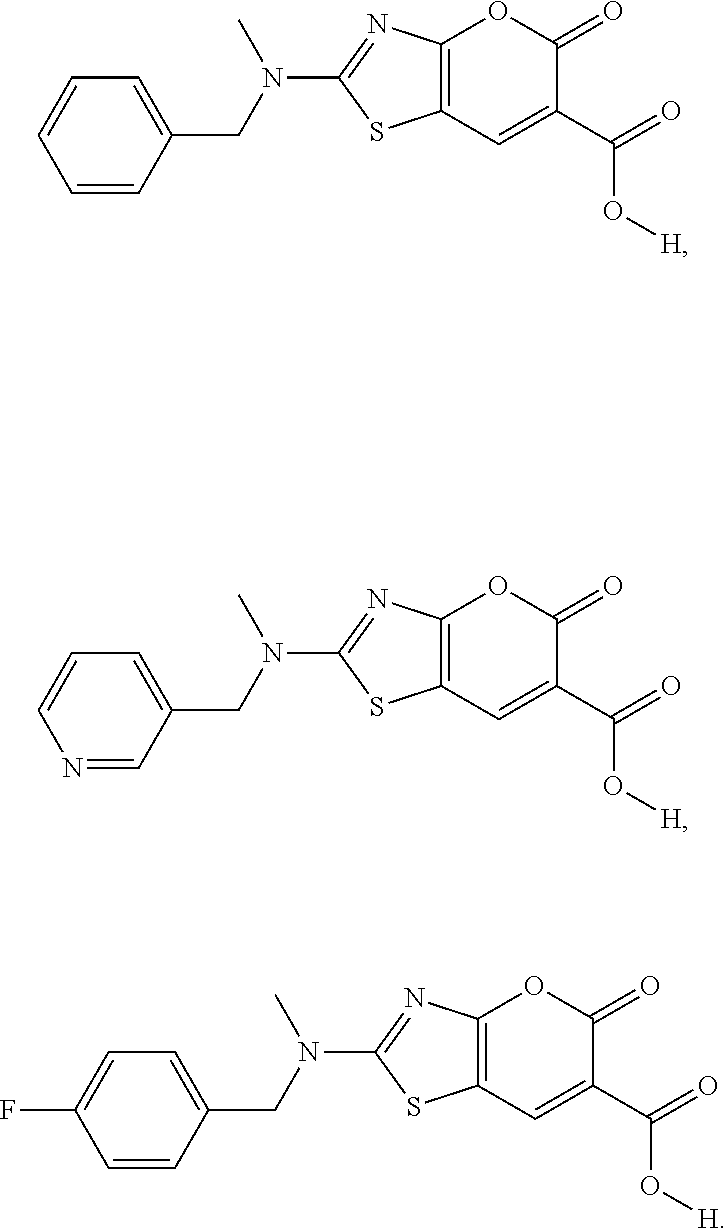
CN(CC1=CC=CC=C1)C1=NC2=C(S1)C=C(C(O[H])=O)C(=O)O2.CN(C1=NC2=C(S1)C=C(C(O[H])=O)C(=O)O2)CC1=CC=CN=C1.N(C)(C1=NC2=C(S1)C=C(C(=O)O[H])C(=O)O2)CC1=CC=C(F)C=C1
